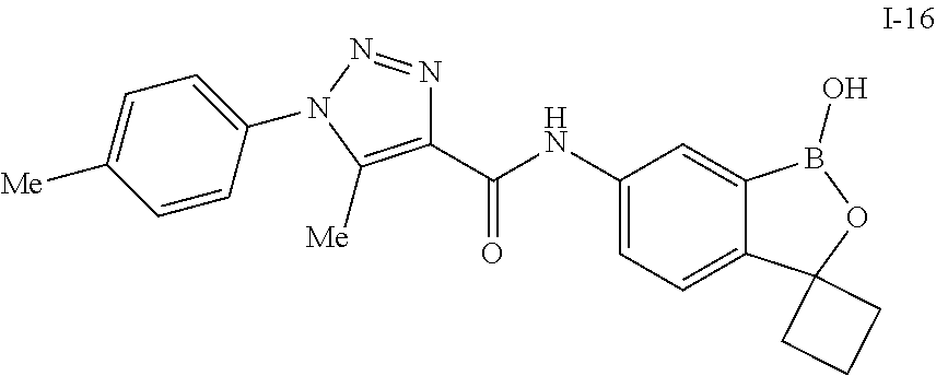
C1(C(NC2=CC=C3C(=C2)B(O)OC32CCC2)=O)=C([Me])N(C2=CC=C([Me])C=C2)N=N1
